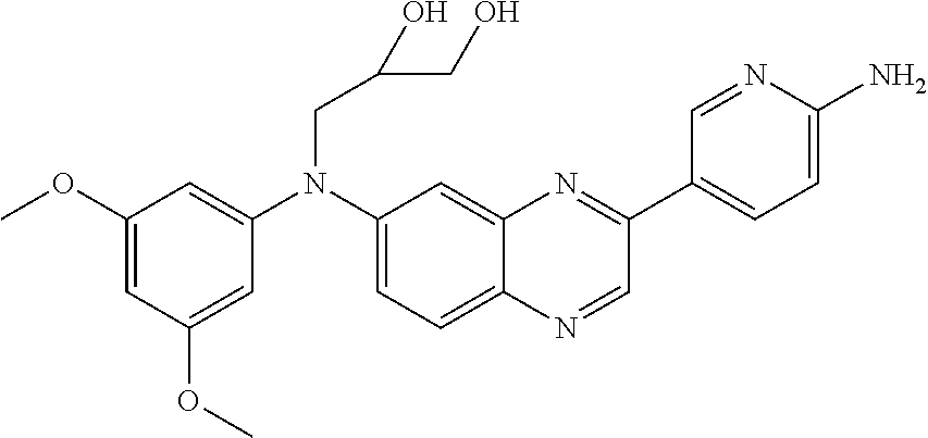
C1(N(C2=CC(OC)=CC(OC)=C2)CC(O)CO)=CC=C2C(=C1)N=C(C1=CC=C(N)N=C1)C=N2
